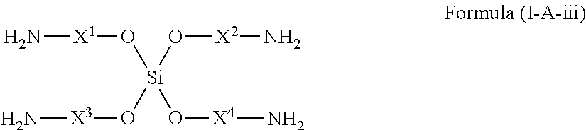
N[X1]O[Si](O[X3]N)(O[X2]N)O[X4]N
